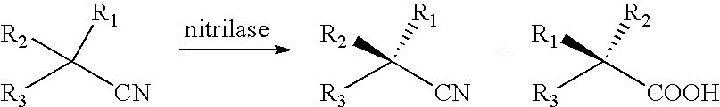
C([R3])([CN])([R2])[R1].C([R3])([CN])([R2])[R1].C([R3])([COOH])([R1])[R2]
